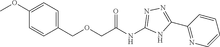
C(OCC(NC1=NN=C(C2=NC=CC=C2)N1)=O)C1=CC=C(OC)C=C1
